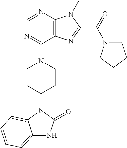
C1=NC2=C(C(N3CCC(N4C5=CC=CC=C5NC4=O)CC3)=N1)N=C(C(N1CCCC1)=O)N2C
